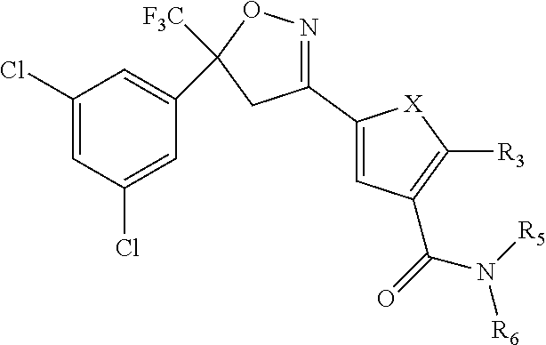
C1(Cl)=CC(Cl)=CC(C2([F3C])ON=C(C3=CC(C(=O)N([R5])[R6])=C([R3])[X]3)C2)=C1
